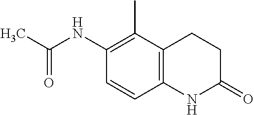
C1CC(=O)NC2=C1C(C)=C(NC(C)=O)C=C2
